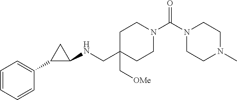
N1(C(N2CCC(CNC3CC3C3=CC=CC=C3)(C[OMe])CC2)=O)CCN(C)CC1
